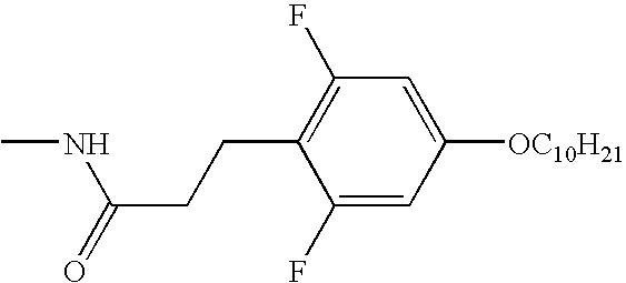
C1(F)=CC([OC10H21])=CC(F)=C1CCC(NC)=O
